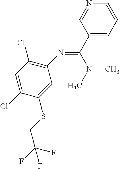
C1(N=C(C2=CC=CN=C2)N(C)C)=C(Cl)C=C(Cl)C(SCC(F)(F)F)=C1
